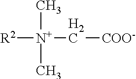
[R2][N+](C[COO-])(C)C
